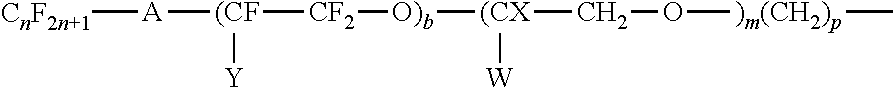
[CnF2n+1][A][(CF]([CF2][O)b][(CX](CO[)m(CH2)p]C)[W])[Y]
